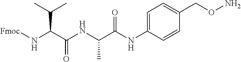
C1=C(NC(C(NC(C(N[Fmoc])C(C)C)=O)C)=O)C=CC(CON)=C1
